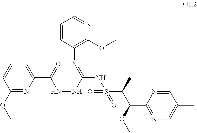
C1(C(=O)NNC(NS(=O)(=O)C(C(C2=NC=C(C)C=N2)OC)C)=NC2=C(OC)N=CC=C2)=CC=CC(OC)=N1
